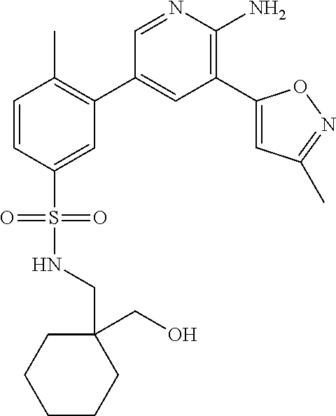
C1=CC(S(NCC2(CO)CCCCC2)(=O)=O)=CC(C2=CC(C3=CC(C)=NO3)=C(N)N=C2)=C1C
